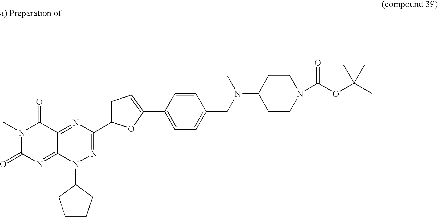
N1=C2C(=NC(=O)N(C)C2=O)N(C2CCCC2)N=C1C1=CC=C(C2=CC=C(CN(C3CCN(C(OC(C)(C)C)=O)CC3)C)C=C2)O1
